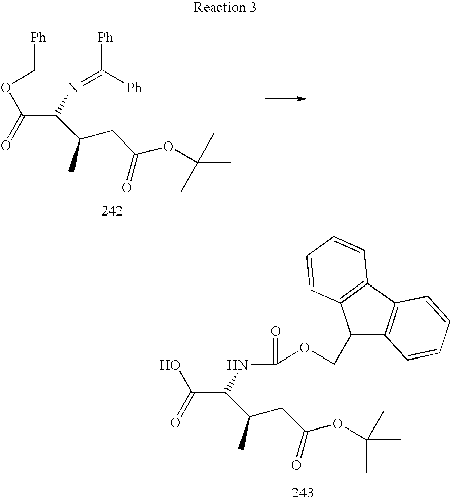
C(O)(C(NC(OCC1C2=C(C3=C1C=CC=C3)C=CC=C2)=O)C(CC(=O)OC(C)(C)C)C)=O.C(OC[Ph])(C(N=C([Ph])[Ph])C(CC(=O)OC(C)(C)C)C)=O
